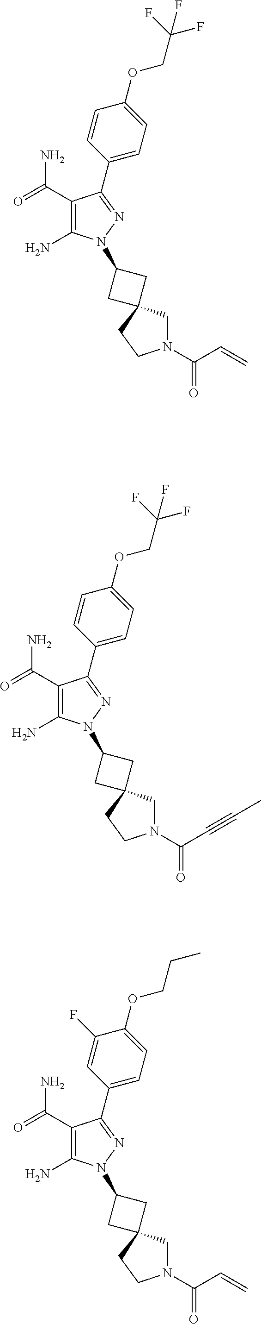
C1=CC(OCC(F)(F)F)=CC=C1C1=NN(C2CC3(C2)CN(C(=O)C=C)CC3)C(N)=C1C(=O)N.C1=CC(OCC(F)(F)F)=CC=C1C1=NN(C2CC3(C2)CN(C(=O)C#CC)CC3)C(N)=C1C(=O)N.C1=C(F)C(OCCC)=CC=C1C1=NN(C2CC3(C2)CN(C(=O)C=C)CC3)C(N)=C1C(=O)N
